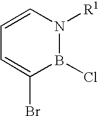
C1=CN([R1])B(Cl)C(Br)=C1
